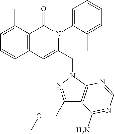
C1=C(C)C2=C(C=C1)C=C(CN1N=C(COC)C3=C1N=CN=C3N)N(C1=CC=CC=C1C)C2=O
